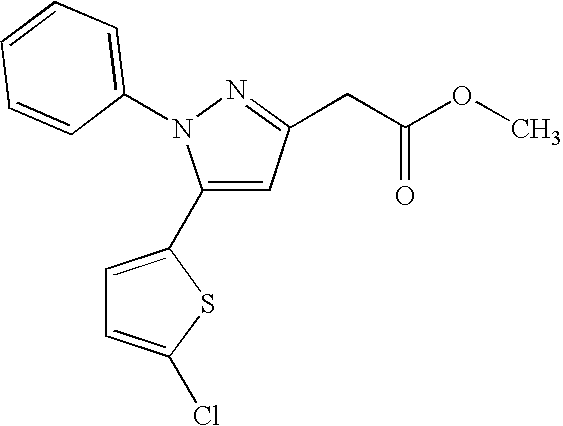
C1(C2=CC=C(Cl)S2)=CC(CC(OC)=O)=NN1C1=CC=CC=C1
